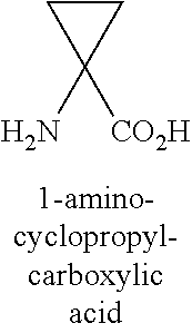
C1CC1(N)[CO2H]
